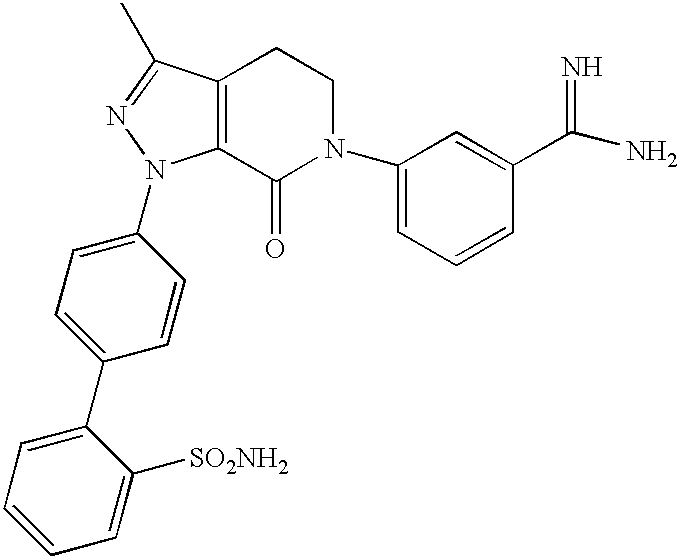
C12=C(C(=O)N(C3=CC=CC(C(N)=N)=C3)CC1)N(C1=CC=C(C3=CC=CC=C3[SO2NH2])C=C1)N=C2C
